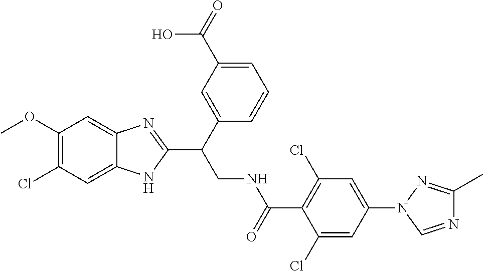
C1(OC)=C(Cl)C=C2C(=C1)N=C(C(CNC(C1=C(Cl)C=C(N3C=NC(C)=N3)C=C1Cl)=O)C1=CC(C(=O)O)=CC=C1)N2
